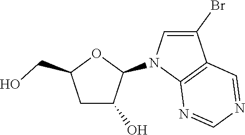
C1C(O)C(N2C3=C(C(Br)=C2)C=NC=N3)OC1CO
